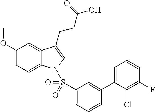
C1(OC)=CC=C2C(=C1)C(CCC(O)=O)=CN2S(C1=CC=CC(C2=CC=CC(F)=C2Cl)=C1)(=O)=O
